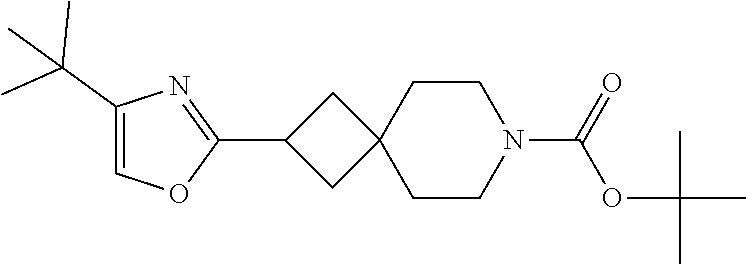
O=C(N1CCC2(CC(C3=NC(C(C)(C)C)=CO3)C2)CC1)OC(C)(C)C
